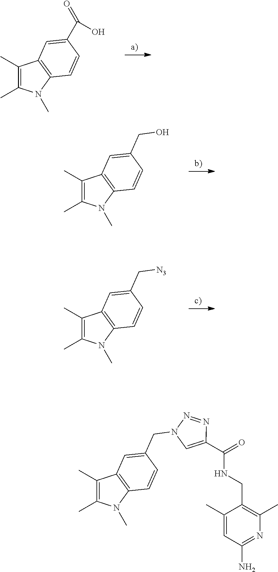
C1(C)=C(C)N(C)C2=C1C=C(C(=O)O)C=C2.C1(C)=C(C)N(C)C2=C1C=C(CO)C=C2.C1(C)=C(C)N(C)C2=C1C=C(C[N3])C=C2.C1(CNC(C2=CN(CC3=CC4=C(N(C)C(C)=C4C)C=C3)N=N2)=O)=C(C)N=C(N)C=C1C
